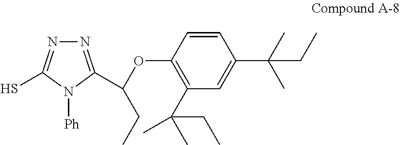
N1=C(C(OC2=C(C(CC)(C)C)C=C(C(C)(C)CC)C=C2)CC)N([Ph])C(S)=N1
